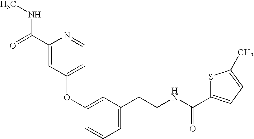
C1(OC2=CC(CCNC(=O)C3=CC=C(C)S3)=CC=C2)=CC=NC(C(NC)=O)=C1
